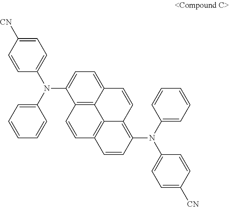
C1=C([CN])C=CC(N(C2=CC=C3C4=C2C=CC2=C4C(=C(N(C4=CC=CC=C4)C4=CC=C([CN])C=C4)C=C2)C=C3)C2=CC=CC=C2)=C1
